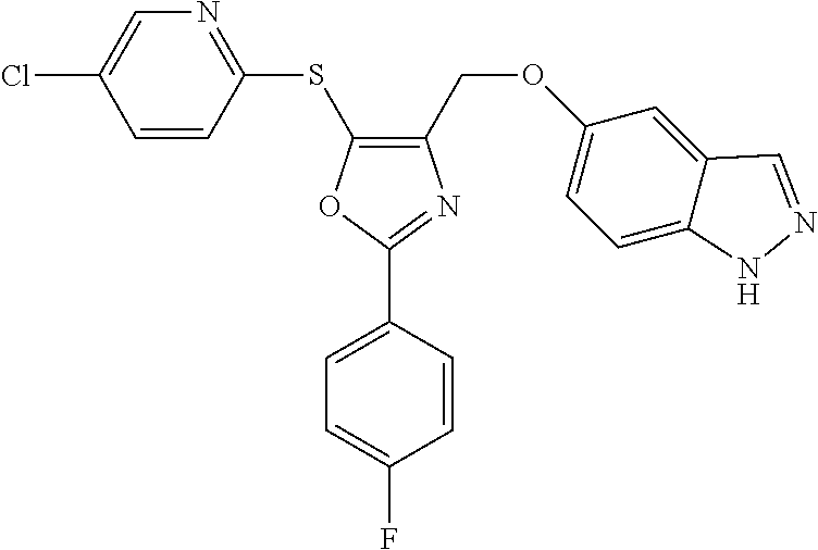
C1(SC2=C(COC3=CC=C4C(=C3)C=NN4)N=C(C3=CC=C(F)C=C3)O2)=NC=C(Cl)C=C1
